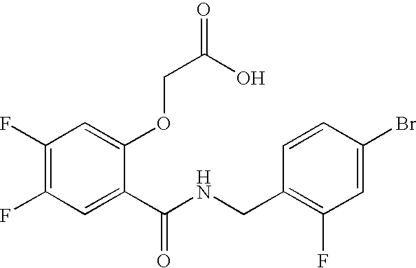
C1(F)=C(F)C=C(C(NCC2=C(F)C=C(Br)C=C2)=O)C(OCC(=O)O)=C1
